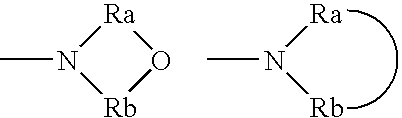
CN1[Ra]O[Rb]1.CN([Ra])[Rb]
